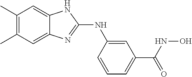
C1(C)=C(C)C=C2C(=C1)NC(NC1=CC(C(=O)NO)=CC=C1)=N2
